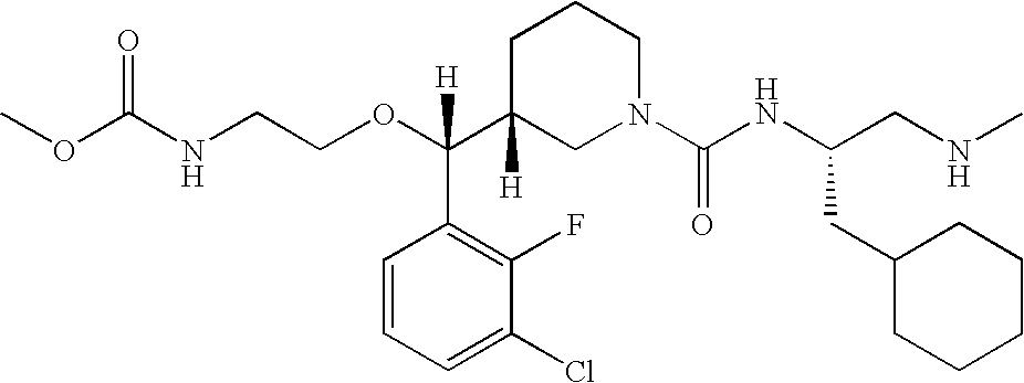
O(C(C1([H])CN(C(NC(CNC)CC2CCCCC2)=O)CCC1)(C1=C(F)C(Cl)=CC=C1)[H])CCNC(OC)=O
